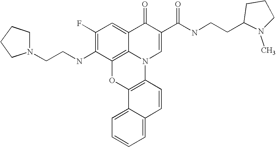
C1(F)=C(NCCN2CCCC2)C2=C3C(=C1)C(=O)C(C(NCCC1CCCN1C)=O)=CN3C1=C(O2)C2=CC=CC=C2C=C1
